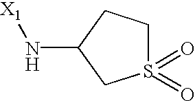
N([X1])C1CCS(=O)(=O)C1
